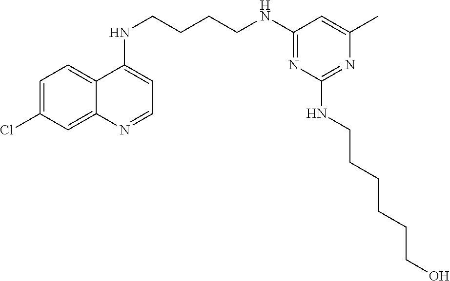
C1=C(Cl)C=C2C(=C1)C(NCCCCNC1=NC(NCCCCCCO)=NC(C)=C1)=CC=N2
